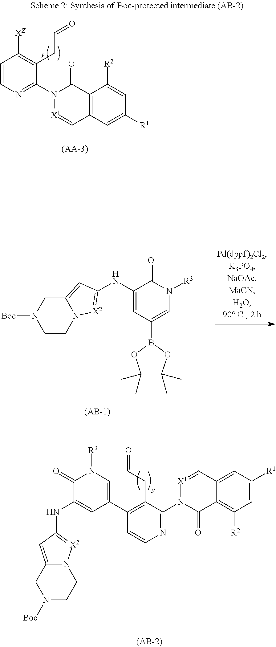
C1=CN=C(N2[X1]=CC3=C(C2=O)C([R2])=CC([R1])=C3)C(CC=O)=C1[XZ].[(AA-3)].C1(NC2=[X2]N3CCN([Boc])CC3=C2)=CC(B2OC(C)(C)C(C)(C)O2)=CN([R3])C1=O.C1(=O)C(NC2=[X2]N3CCN([Boc])CC3=C2)=CC(C2=C(CC=O)C(N3C(=O)C4=C([R2])C=C([R1])C=C4C=[X1]3)=NC=C2)=CN1[R3]
